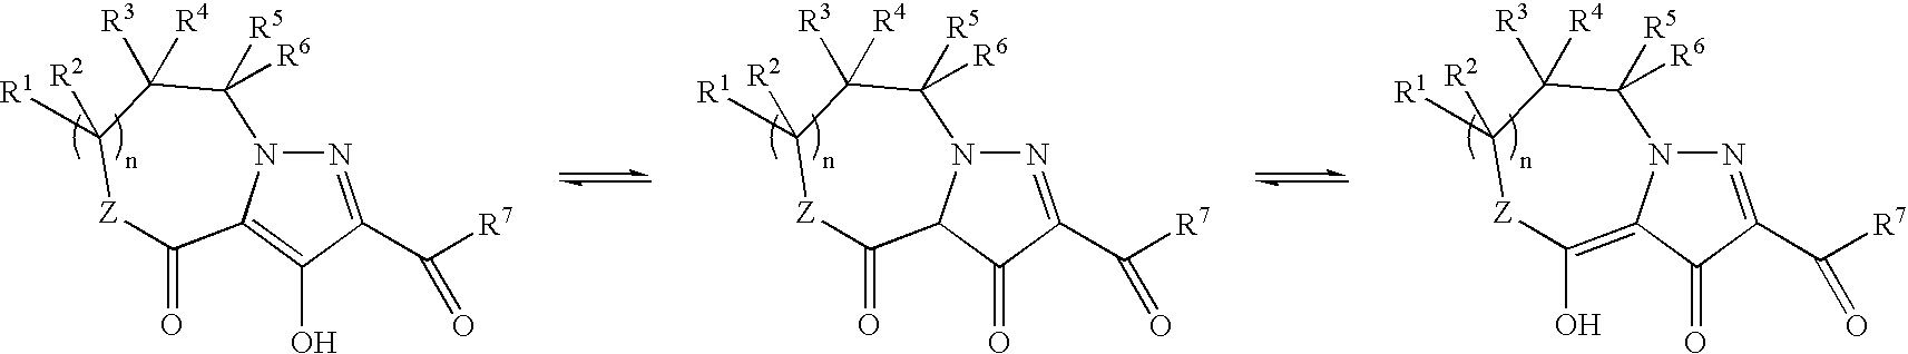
N1=C(C([R7])=O)C(O)=C2N1C([R5])([R6])C([R3])([R4])C([R1])([R2])[Z]C2=O.N1=C(C([R7])=O)C(=O)C2N1C([R5])([R6])C([R3])([R4])C([R1])([R2])[Z]C2=O.N1=C(C([R7])=O)C(=O)C2=C(O)[Z]C([R1])([R2])C([R3])([R4])C([R5])([R6])N12
